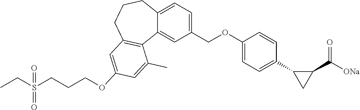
C1(COC2=CC=C(C3C(C(=O)[ONa])C3)C=C2)=CC=C2C(=C1)C1=C(CCC2)C=C(OCCCS(=O)(=O)CC)C=C1C
